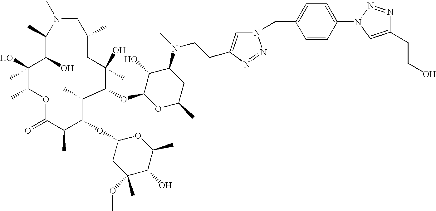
N1(C)CC(C)CC(O)(C)C(OC2OC(C)CC(N(C)CCC3=CN(CC4=CC=C(N5N=NC(CCO)=C5)C=C4)N=N3)C2O)C(C)C(OC2CC(C)(OC)C(O)C(C)O2)C(C)C(=O)OC(CC)C(O)(C)C(O)C1C
